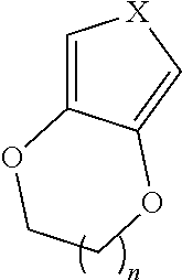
C1=C2C(=C[X]1)OCCO2
